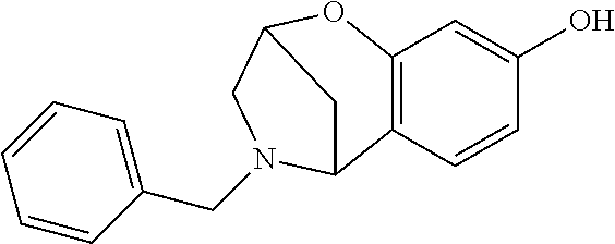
C12=C(C=CC(O)=C1)C1N(CC3=CC=CC=C3)CC(O2)C1
